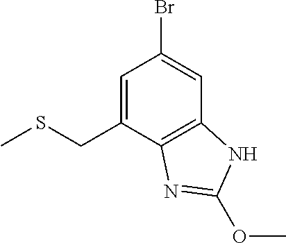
C1=C(CSC)C2=C(C=C1Br)NC(OC)=N2
